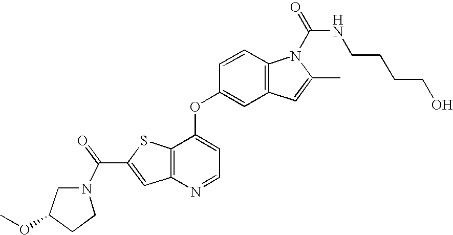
C12=C(C(OC3=CC4=C(C=C3)N(C(=O)NCCCCO)C(C)=C4)=CC=N1)SC(C(=O)N1CC(OC)CC1)=C2
